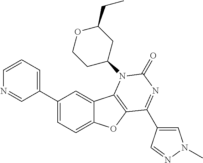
C1(C2=CC=C3C(=C2)C2=C(O3)C(C3=CN(C)N=C3)=NC(=O)N2C2CC(CC)OCC2)=CC=CN=C1
